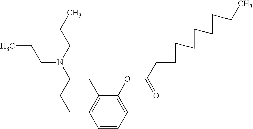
C1=CC=C(OC(CCCCCCCCC)=O)C2=C1CCC(N(CCC)CCC)C2
